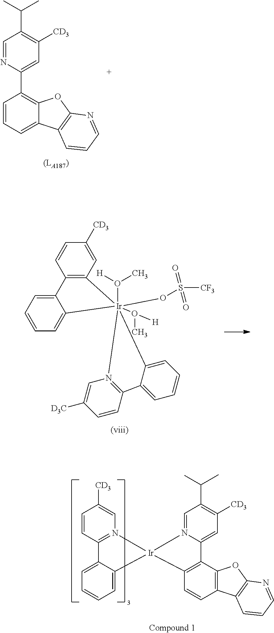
C12=C(C=C([CD3])C=C1)[Ir]1(O([H])C)(O(C)[H])(OS(=O)(=O)[CF3])(C3=CC=CC=C23)N2=C(C=CC([D3C])=C2)C2=CC=CC=C12.C1=N2C(=CC([CD3])=C1C(C)C)C1=C(C=CC3=C1OC1=C3C=CC=N1)[Ir]21N2=C(C=CC([CD3])=C2)C2=CC=CC=C12.C1=NC(C2=C3C(=CC=C2)C2=C(O3)N=CC=C2)=CC([CD3])=C1C(C)C
